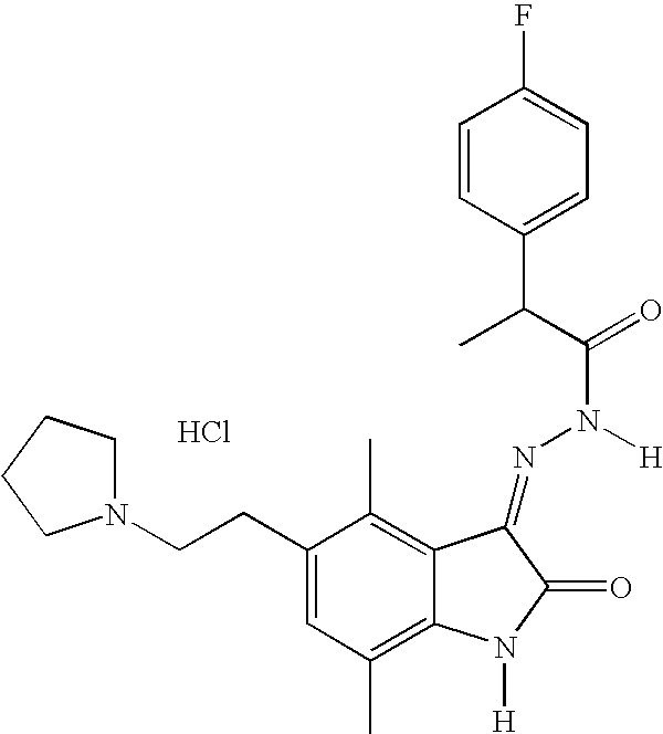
N1(CCC2=CC(C)=C3C(=C2C)C(=NN(C(C(C)C2=CC=C(F)C=C2)=O)[H])C(=O)N3[H])CCCC1.Cl
